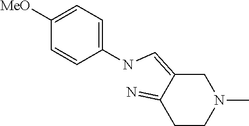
C1C(=CNC2=CC=C([MeO])C=C2)C(=N)CCN1C
